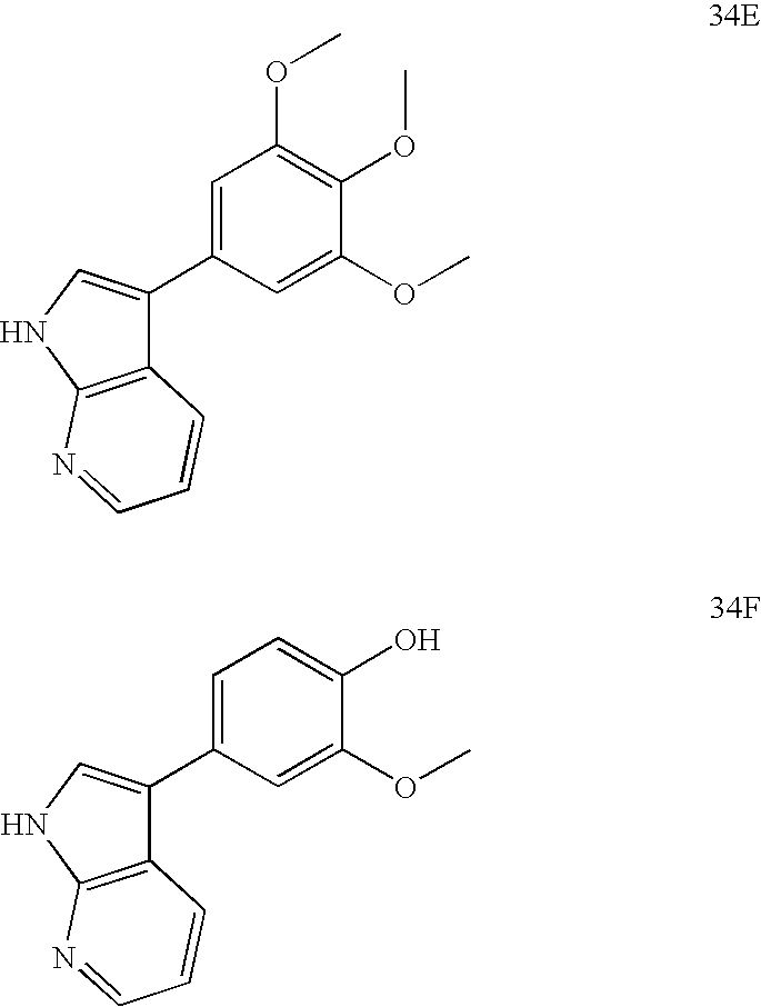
C12=C(NC=C1C1=CC(OC)=C(OC)C(OC)=C1)N=CC=C2.C12=C(NC=C1C1=CC=C(O)C(OC)=C1)N=CC=C2
